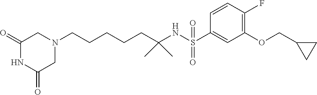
N1(CCCCCC(NS(C2=CC(OCC3CC3)=C(F)C=C2)(=O)=O)(C)C)CC(=O)NC(=O)C1
